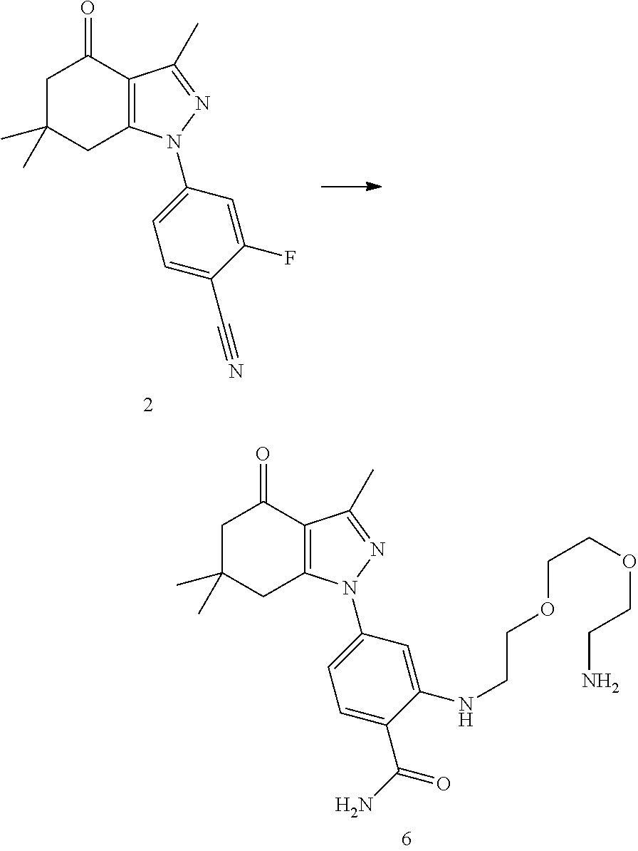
C1(=O)CC(C)(C)CC2=C1C(C)=NN2C1=CC=C(C#N)C(F)=C1.C1(=O)CC(C)(C)CC2=C1C(C)=NN2C1=CC=C(C(N)=O)C(NCCOCCOCCN)=C1
